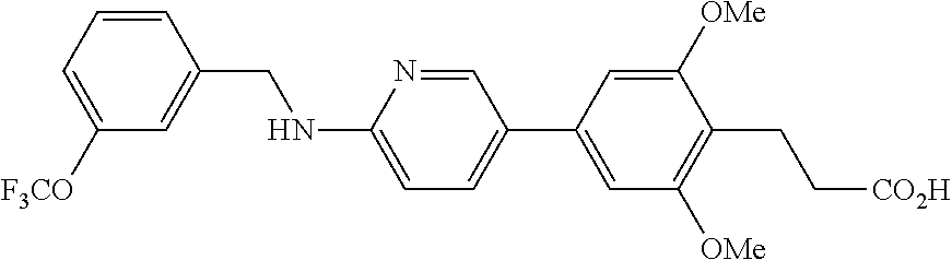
C1=CC(CNC2=CC=C(C3=CC([OMe])=C(CC[CO2H])C([OMe])=C3)C=N2)=CC([F3CO])=C1
